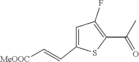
C1(F)=C(C(C)=O)SC(C=C[MeOOC])=C1
